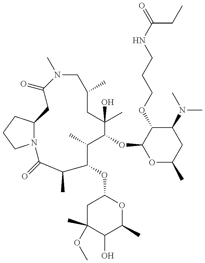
N12C(CCC1)CC(=O)N(C)CC(C)CC(C)(O)C(OC1OC(C)CC(N(C)C)C1OCCCNC(CC)=O)C(C)C(OC1CC(OC)(C)C(O)C(C)O1)C(C)C2=O
